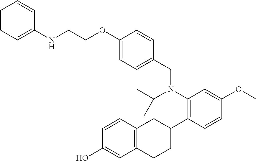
OC1=CC2=C(C=C1)CC(C1=C(N(C(C)C)CC3=CC=C(OCCNC4=CC=CC=C4)C=C3)C=C(OC)C=C1)CC2
